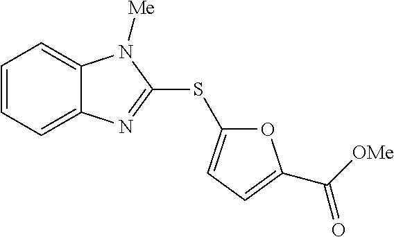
C1=CC=C2C(=C1)N([Me])C(SC1=CC=C(C([OMe])=O)O1)=N2
